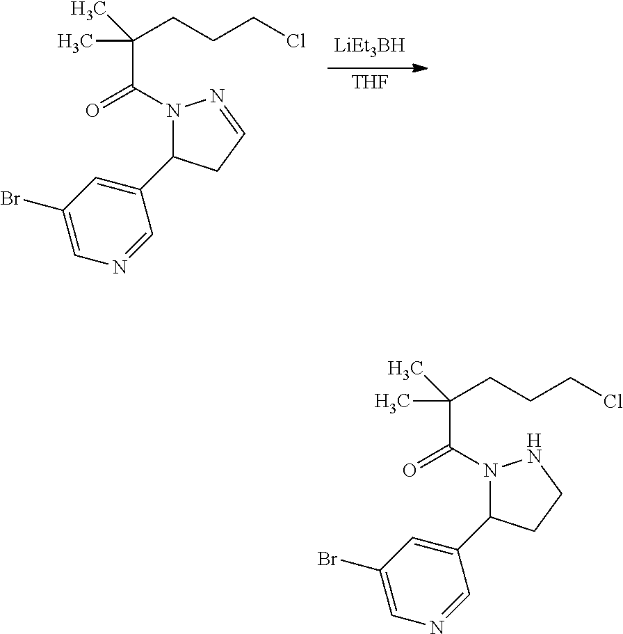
N1(C(=O)C(C)(CCCCl)C)C(C2=CC(Br)=CN=C2)CC=N1.[THF].N1(C(=O)C(C)(CCCCl)C)C(C2=CC(Br)=CN=C2)CCN1
